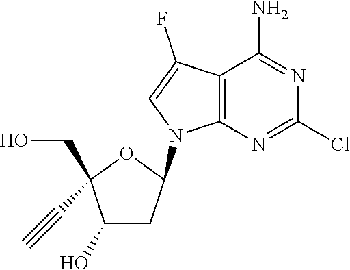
C1(O)CC(N2C3=C(C(F)=C2)C(N)=NC(Cl)=N3)OC1(CO)C#C
